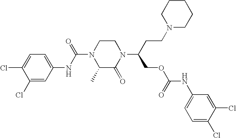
C1(Cl)=CC(NC(N2C(C)C(=O)N(C(CCN3CCCCC3)COC(NC3=CC=C(Cl)C(Cl)=C3)=O)CC2)=O)=CC=C1Cl
